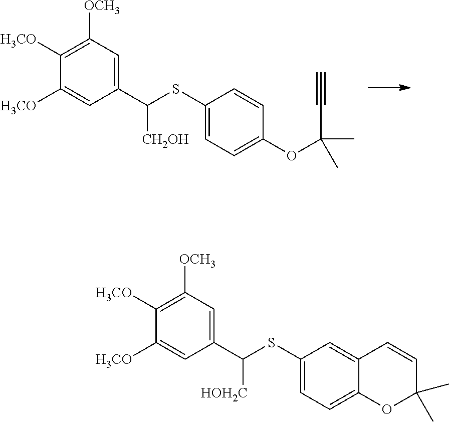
C1(C(SC2=CC=C(OC(C)(C)C#C)C=C2)[CH2OH])=CC([OCH3])=C([H3CO])C([H3CO])=C1.C1(C(SC2=CC=C3C(=C2)C=CC(C)(C)O3)[HOH2C])=CC([OCH3])=C([H3CO])C([H3CO])=C1
